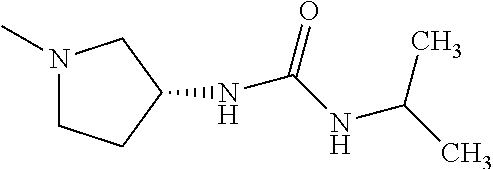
N1(C)CCC(NC(NC(C)C)=O)C1
